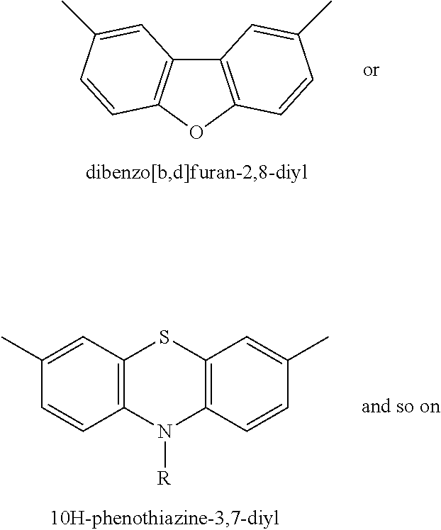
C12=C(C=C(C)C=C1)SC1=C(N2[R])C=CC(C)=C1.C12=C(OC3=C1C=C(C)C=C3)C=CC(C)=C2
